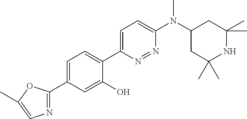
C1=C(C2=NC=C(C)O2)C=C(O)C(C2=CC=C(N(C3CC(C)(C)NC(C)(C)C3)C)N=N2)=C1
